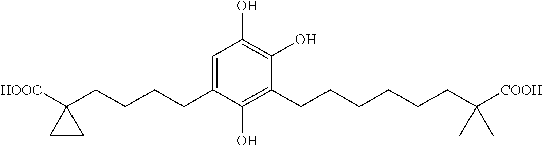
C1=C(CCCCC2([HOOC])CC2)C(O)=C(CCCCCCC([COOH])(C)C)C(O)=C1O
